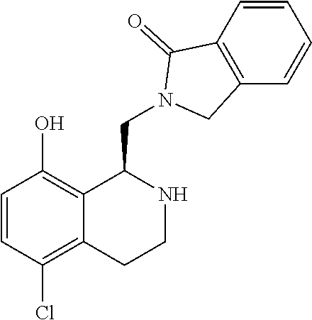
C1=CC(Cl)=C2C(=C1O)C(CN1C(=O)C3=C(C=CC=C3)C1)NCC2
